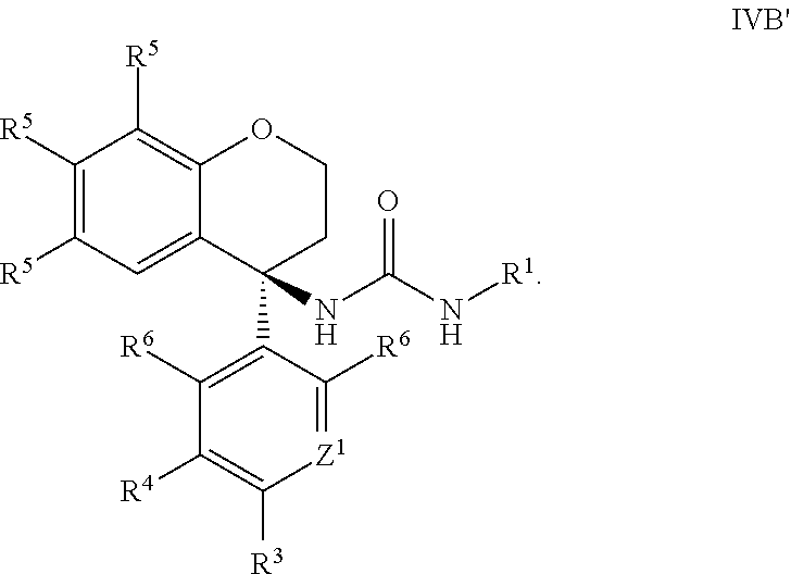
C1([R5])=C([R5])C=C2C(=C1[R5])OCCC2(C1=C([R6])C([R4])=C([R3])[Z1]=C1[R6])NC(=O)N[R1]
